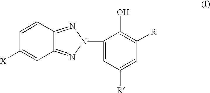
C12=NN(C3=CC([R])=CC([R])=C3O)N=C1C=C([X])C=C2
